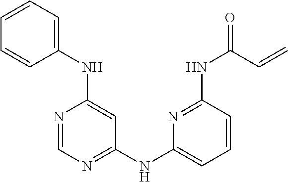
C1=CC=C(NC2=CC(NC3=CC=CC(NC(=O)C=C)=N3)=NC=N2)C=C1
